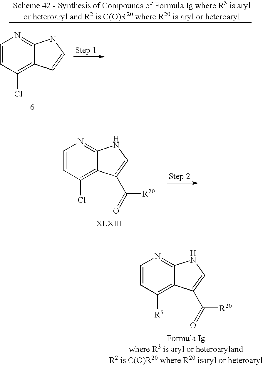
C1=CC([R3])=C2C(=N1)NC=C2C(=O)[R20].C1=CC(Cl)=C2C(=N1)NC=C2C(=O)[R20].C1=CC(Cl)=C2C(=N1)NC=C2
